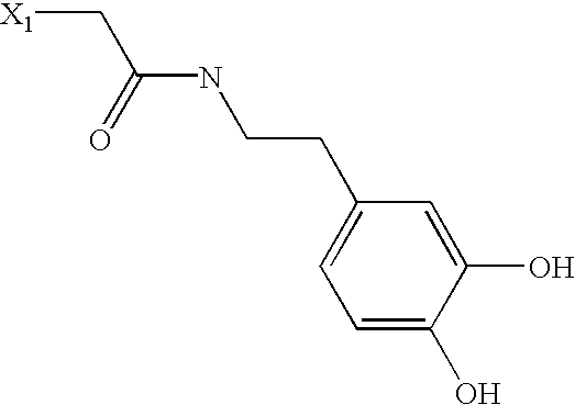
[X1]CC(NCCC1=CC=C(O)C(O)=C1)=O
